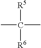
CC([R5])([R6])C
